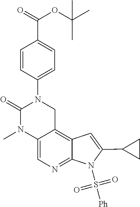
C1(C(=O)OC(C)(C)C)=CC=C(N2CC3=C4C=C(C5CC5)N(S([Ph])(=O)=O)C4=NC=C3N(C)C2=O)C=C1
